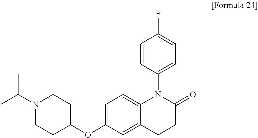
C12=CC(OC3CCN(C(C)C)CC3)=CC=C1N(C1=CC=C(F)C=C1)C(=O)CC2
